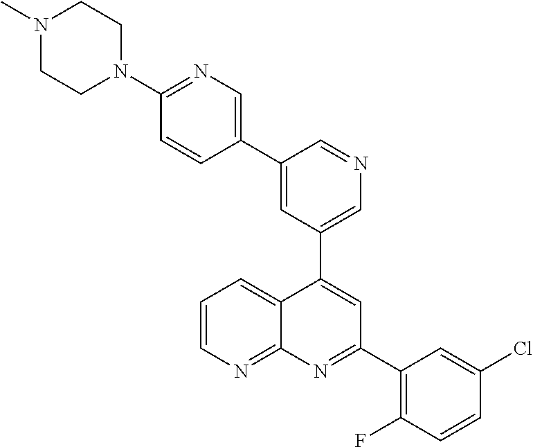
C1(C2=CN=C(N3CCN(C)CC3)C=C2)=CC(C2=CC(C3=C(F)C=CC(Cl)=C3)=NC3=NC=CC=C23)=CN=C1
